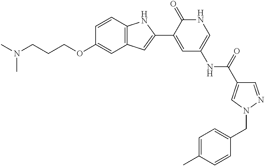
CN(C)CCCOC1=CC2=C(C=C1)NC(C1=CC(NC(=O)C3=CN(CC4=CC=C(C)C=C4)N=C3)=CNC1=O)=C2
